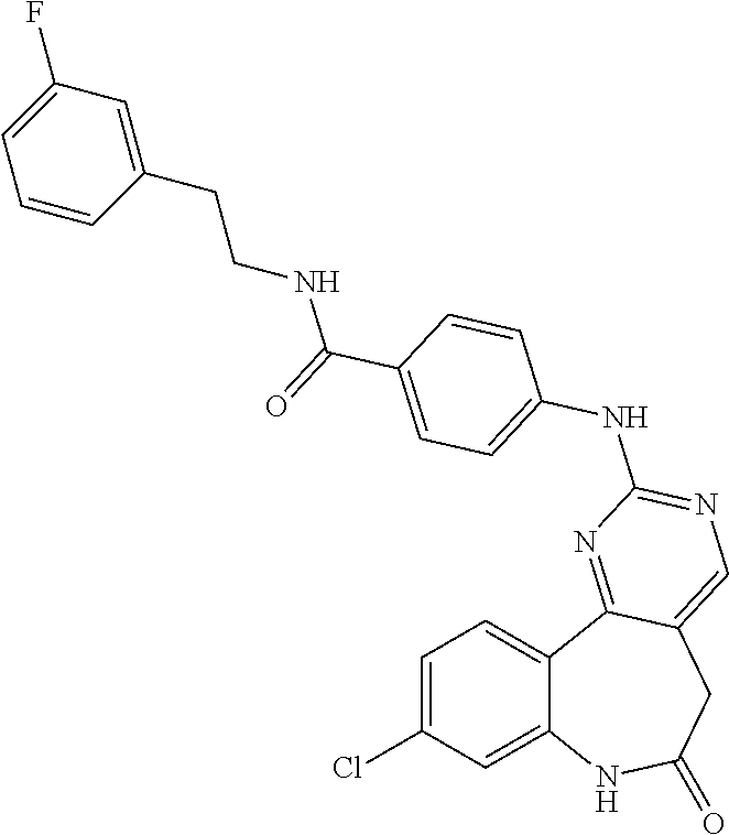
C1=C(Cl)C=C2C(=C1)C1=NC(NC3=CC=C(C(=O)NCCC4=CC(F)=CC=C4)C=C3)=NC=C1CC(=O)N2
